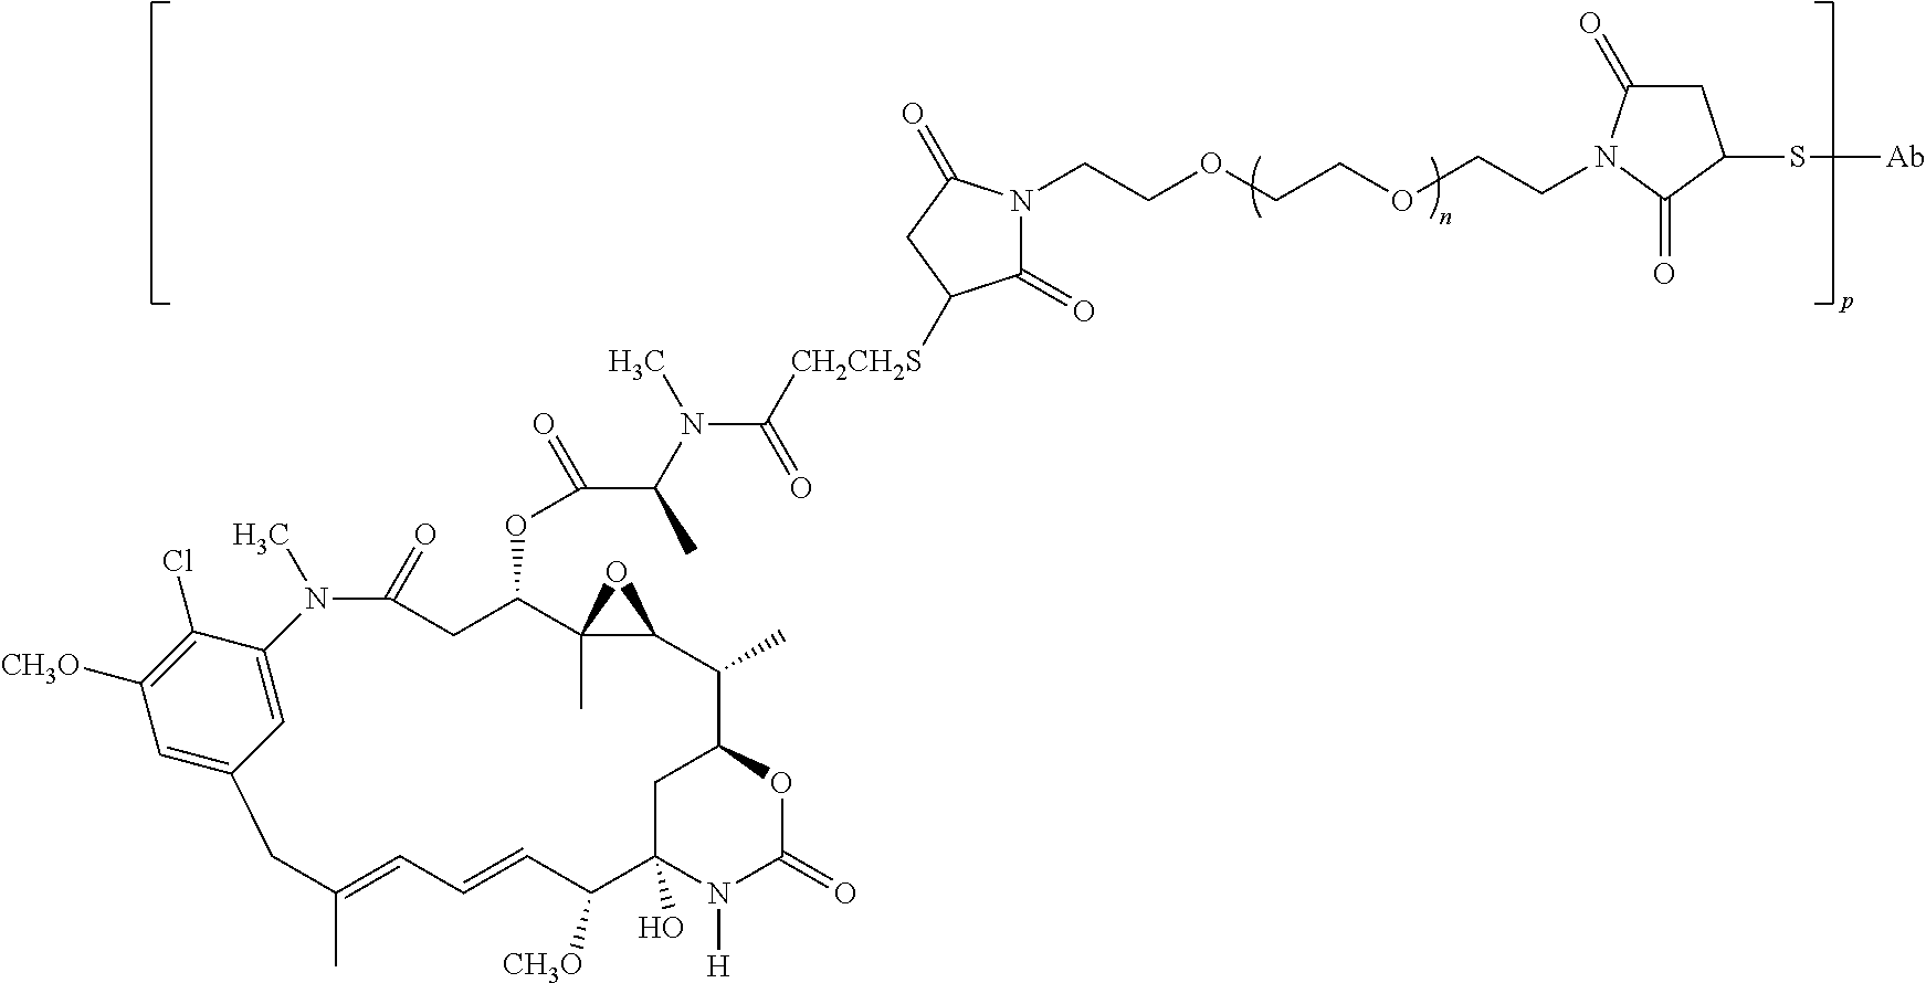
C1=C2C=C(C(Cl)=C1[CH3O])N(C)C(=O)CC(OC(=O)C(N(C)C([CH2CH2S]C1C(=O)N(CCOCCOCCN3C(=O)CC(S[Ab])C3=O)C(=O)C1)=O)C)C1(C)C(O1)C(C)C1OC(=O)N([H])C(O)(C1)C([CH3O])C=CC=C(C)C2
